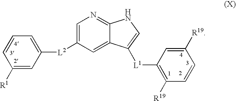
C1=C([L2]C2=CN=C3C(=C2)C([L1]C2=C([R19])C=CC([R19])=C2)=CN3)C=C([R1])C=C1
